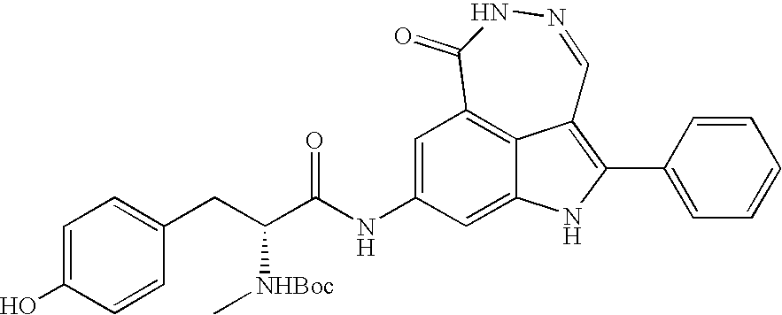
C1=C(NC(=O)C([NHBoc]C)CC2=CC=C(O)C=C2)C=C2NC(C3=CC=CC=C3)=C3C2=C1C(=O)NN=C3
